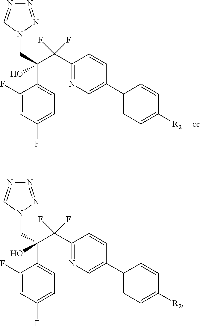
N1=NN(CC(C2=CC=C(F)C=C2F)(C(F)(F)C2=NC=C(C3=CC=C([R2])C=C3)C=C2)O)C=N1.N1=NN(CC(C2=CC=C(F)C=C2F)(C(F)(F)C2=NC=C(C3=CC=C([R2])C=C3)C=C2)O)C=N1
